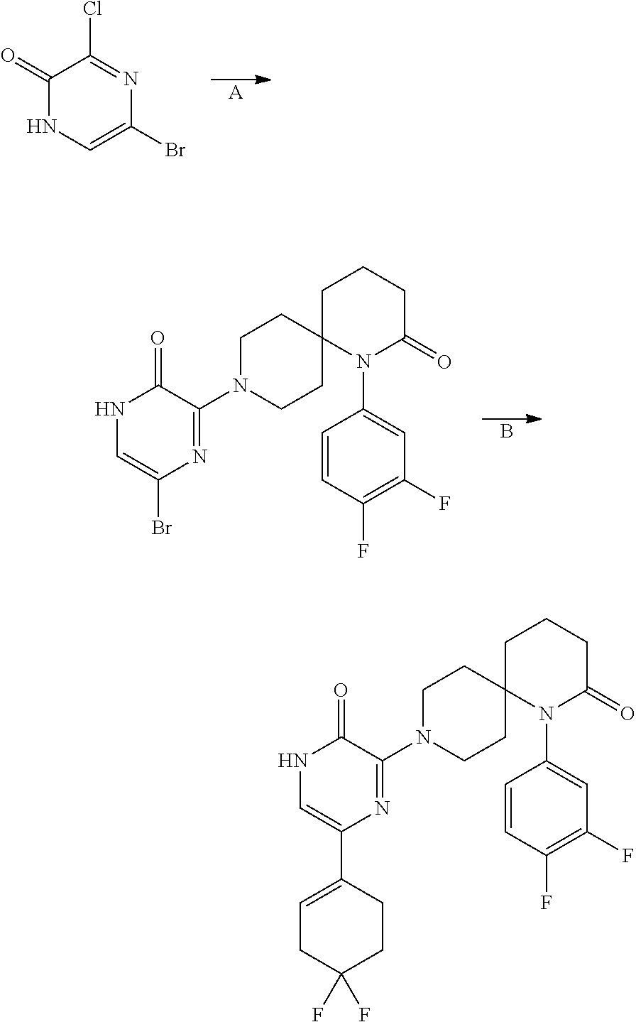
[A].C1(=O)NC=C(Br)N=C1Cl.B.C1=C(N2C3(CCN(C4=NC(Br)=CNC4=O)CC3)CCCC2=O)C=CC(F)=C1F.C1=C(N2C3(CCN(C4=NC(C5=CCC(F)(F)CC5)=CNC4=O)CC3)CCCC2=O)C=CC(F)=C1F
